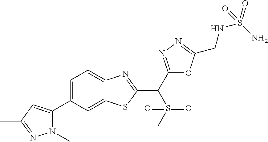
C12=CC(C3=CC(C)=NN3C)=CC=C1N=C(C(S(=O)(=O)C)C1=NN=C(CNS(=O)(N)=O)O1)S2
